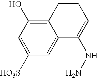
C12=C(O)C=C([HO3S])C=C1C(NN)=CC=C2
